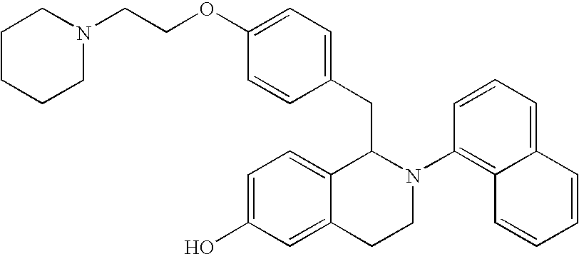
C1=C(OCCN2CCCCC2)C=CC(CC2C3=CC=C(O)C=C3CCN2C2=C3C(=CC=C2)C=CC=C3)=C1
